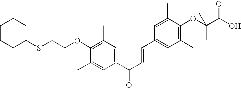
C1CCC(SCCOC2=C(C)C=C(C(=O)C=CC3=CC(C)=C(OC(C(O)=O)(C)C)C(C)=C3)C=C2C)CC1
